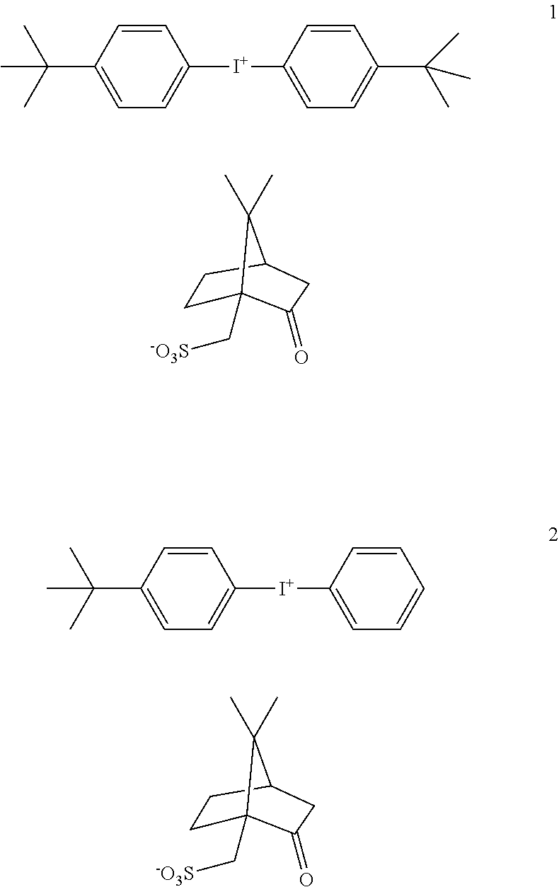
C1(C(C)(C)C)=CC=C([I+]C2=CC=C(C(C)(C)C)C=C2)C=C1.C12(C[-O3S])CCC(C1(C)C)CC2=O.C1(C(C)(C)C)=CC=C([I+]C2=CC=CC=C2)C=C1.C12(C[-O3S])CCC(C1(C)C)CC2=O
